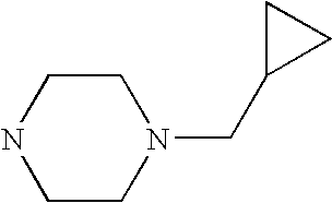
C1CN(CC2CC2)CCN1
